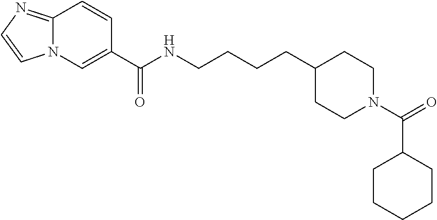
N12C(=NC=C1)C=CC(C(NCCCCC1CCN(C(=O)C3CCCCC3)CC1)=O)=C2
